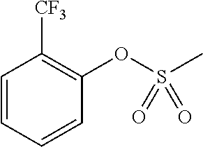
C1=CC=CC(OS(C)(=O)=O)=C1[CF3]
